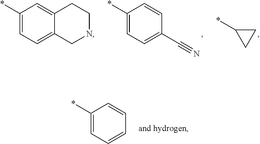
C1(*)=CC=C(C#N)C=C1.C1C(*)C1.C1(*)=CC=C2C(=C1)CCNC2.C1(*)=CC=CC=C1
